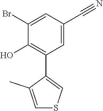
C1=C(C#N)C=C(Br)C(O)=C1C1=CSC=C1C
